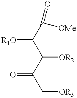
[R1O]C(C([OR2])C(C[OR3])=O)C([OMe])=O
